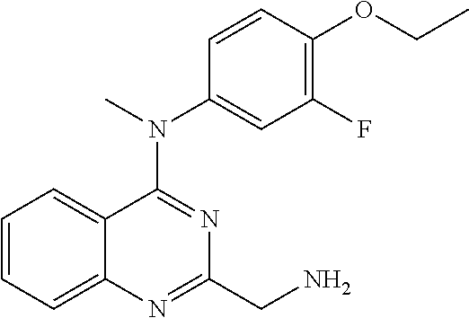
C1=CC=C2C(=C1)C(N(C)C1=CC(F)=C(OCC)C=C1)=NC(CN)=N2
